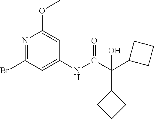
N1=C(Br)C=C(NC(C(C2CCC2)(C2CCC2)O)=O)C=C1OC
